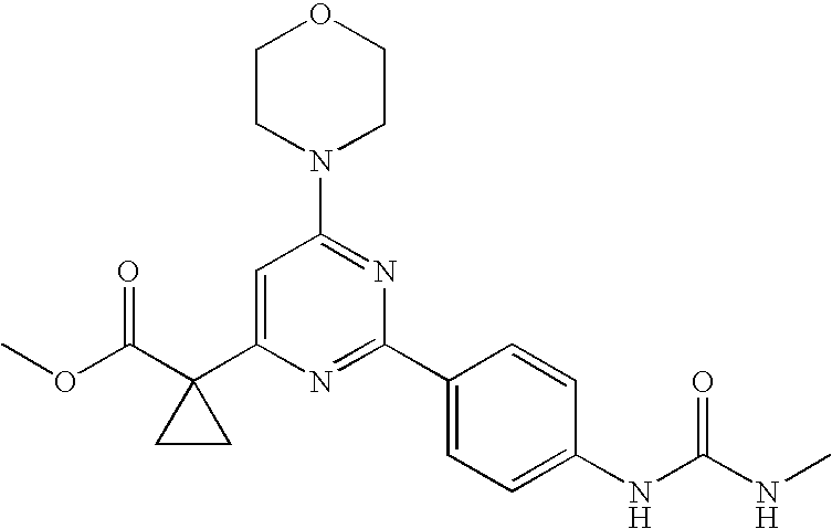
O(C(=O)C1(C2=CC(N3CCOCC3)=NC(C3=CC=C(NC(NC)=O)C=C3)=N2)CC1)C
